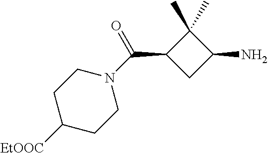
C1(C(=O)N2CCC([EtOOC])CC2)CC(N)C1(C)C
